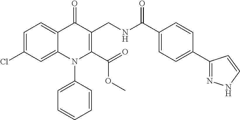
C1=C(Cl)C=C2C(=C1)C(=O)C(CNC(C1=CC=C(C3=NNC=C3)C=C1)=O)=C(C(=O)OC)N2C1=CC=CC=C1
